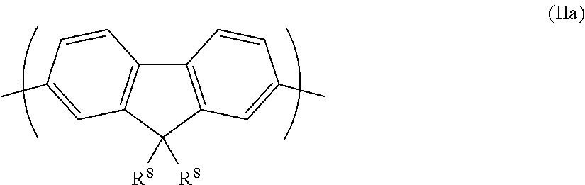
C12=C(C([R8])([R8])C3=C1C=CC(C)=C3)C=C(C)C=C2
